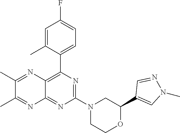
N1=C(N2CC(C3=CN(C)N=C3)OCC2)N=C2C(=C1C1=CC=C(F)C=C1C)N=C(C)C(C)=N2
